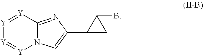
C12=NC(C3CC3B)=CN1[Y]=[Y][Y]=[Y]2
